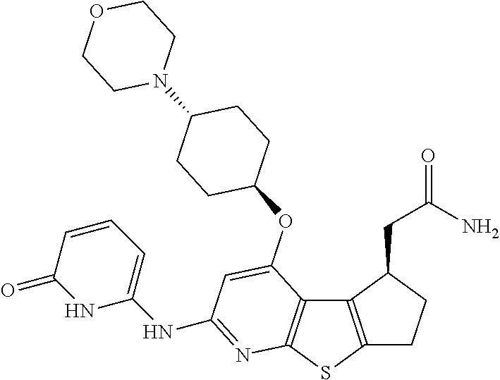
C12=C(SC3=C1C(OC1CCC(N4CCOCC4)CC1)=CC(NC1=CC=CC(=O)N1)=N3)CCC2CC(=O)N
